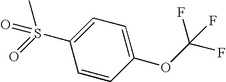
C1(S(=O)(C)=O)=CC=C(OC(F)(F)F)C=C1
